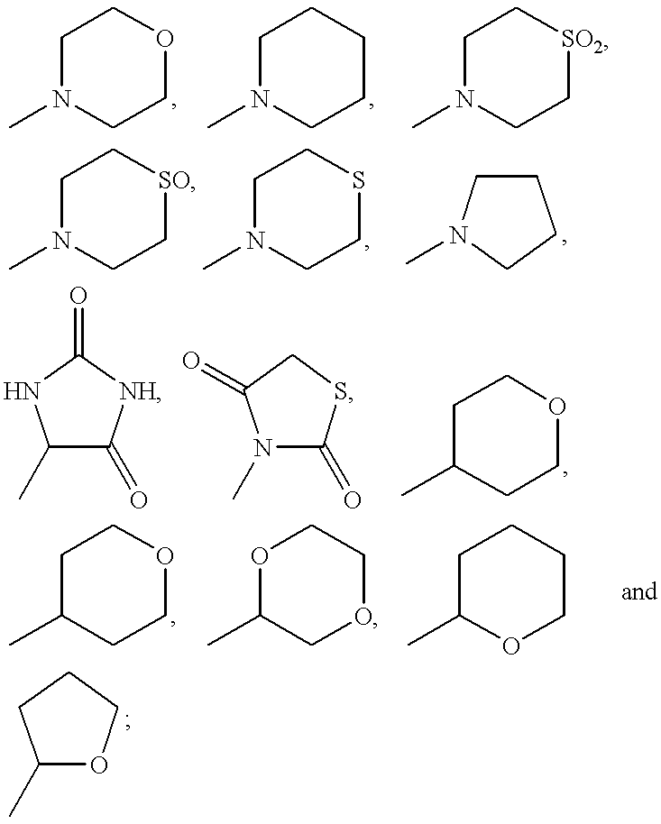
C1N(C)CCOC1.C1N(C)CCCC1.C1N(C)CC[SO2]C1.C1N(C)CC[SO]C1.C1N(C)CCSC1.C1CN(C)CC1.C1(C)C(=O)[NH]C(=O)N1.N1(C)C(=O)SCC1=O.C1C(C)CCOC1.C1C(C)CCOC1.O1C(C)COCC1.C1C(C)OCCC1.C1(C)OCCC1
